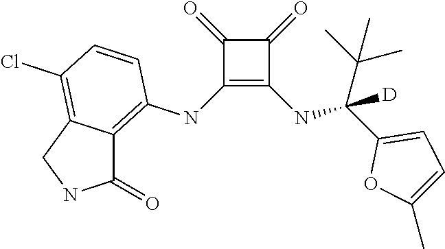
C1(NC2=C3C(=C(Cl)C=C2)CNC3=O)=C(NC(C2=CC=C(C)O2)(C(C)(C)C)[D])C(=O)C1=O
